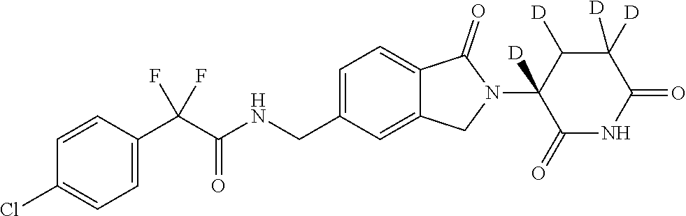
C1=CC(C(C(NCC2=CC=C3C(=C2)CN(C2([D])C(=O)NC(=O)C([D])([D])C2[D])C3=O)=O)(F)F)=CC=C1Cl
